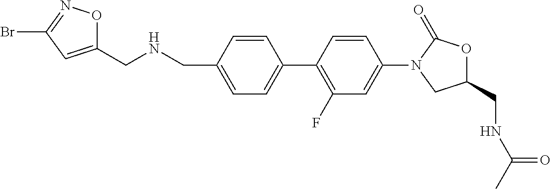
C1=CC(CNCC2=CC(Br)=NO2)=CC=C1C1=C(F)C=C(N2CC(CNC(C)=O)OC2=O)C=C1
